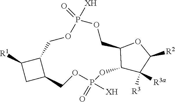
C1C2C(C1[R1])COP([XH])(=O)OCC1C(C([R3a])([R3])C([R2])O1)OP([XH])(=O)OC2
